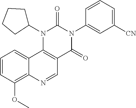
C1=CC(OC)=C2C(=C1)C1=C(C=N2)C(=O)N(C2=CC([CN])=CC=C2)C(=O)N1C1CCCC1
